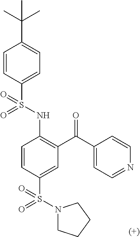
C1=CC(S(NC2=C(C(=O)C3=CC=NC=C3)C=C(S(N3CCCC3)(=O)=O)C=C2)(=O)=O)=CC=C1C(C)(C)C
